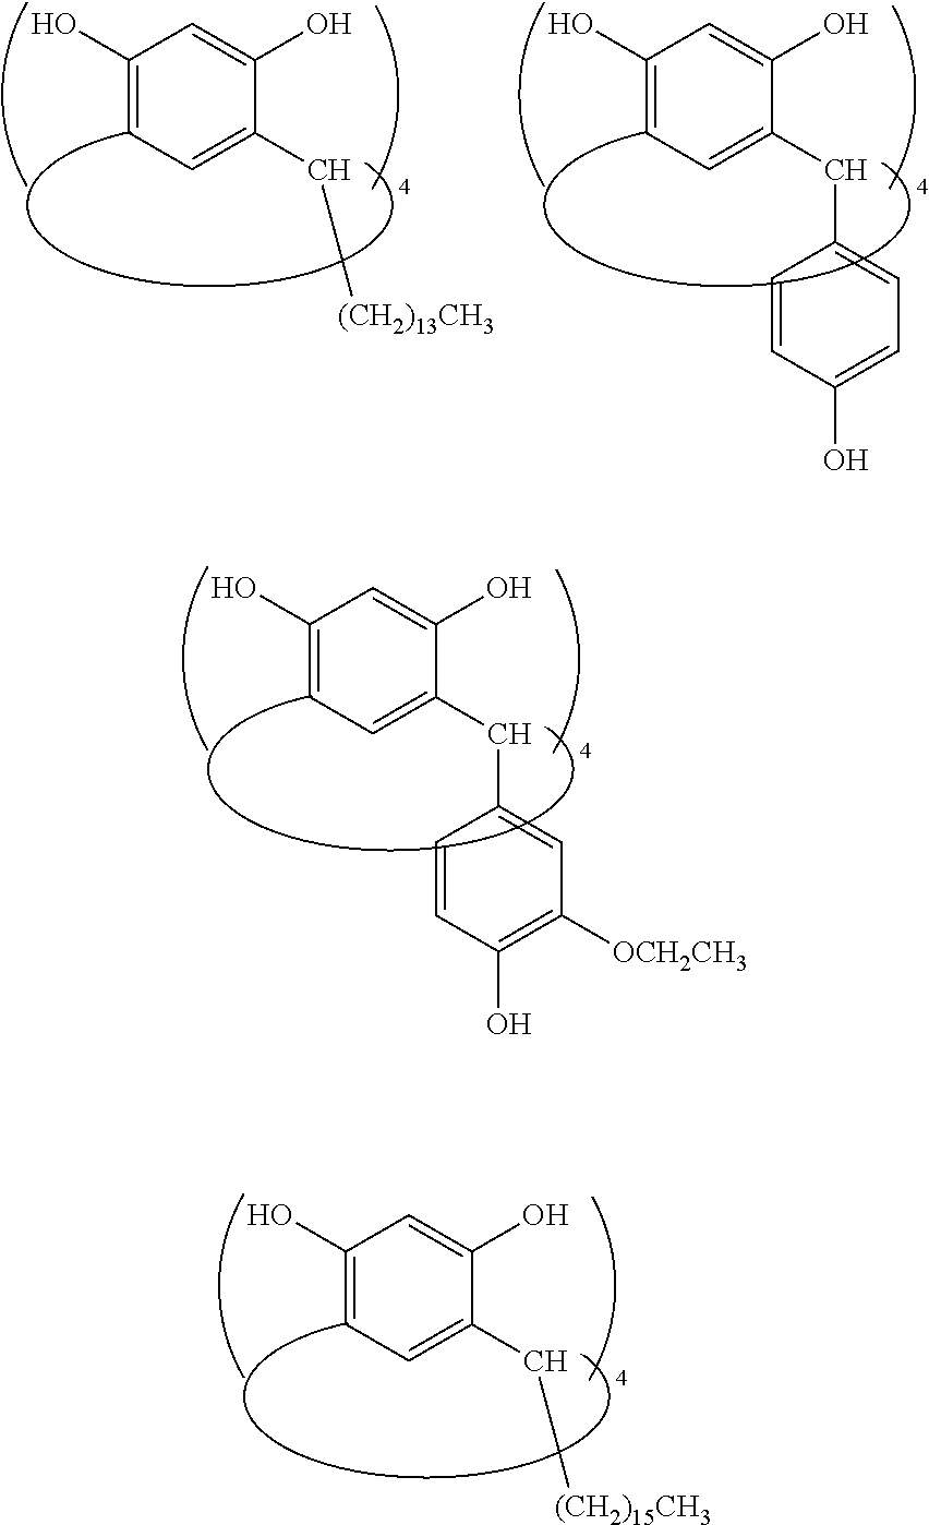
C1(O)=CC=C(CC2=CC([OCH2CH3])=C(O)C=C2)C(O)=C1.C1(O)=CC=C(C[(CH2)15CH3])C(O)=C1.C1(O)=CC=C(C[(CH2)13CH3])C(O)=C1.C1(O)=CC=C(CC2=CC=C(O)C=C2)C(O)=C1
